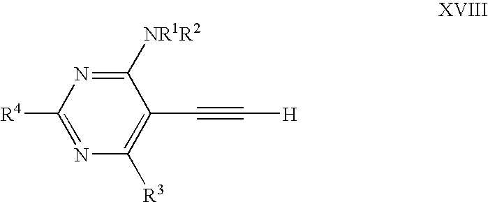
[H]C#CC1=C([R3])N=C([R4])N=C1[NR1R2]
